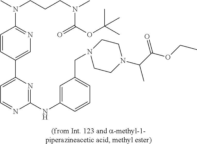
C1(N(C)CCCN(C)C(OC(C)(C)C)=O)=NC=C(C2=CC=NC(NC3=CC(CN4CCN(C(C)C(OCC)=O)CC4)=CC=C3)=N2)C=C1
